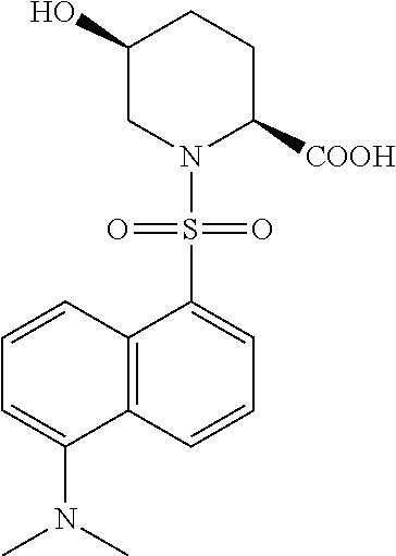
C12=C(C=CC=C1S(N1C([COOH])CCC(O)C1)(=O)=O)C(N(C)C)=CC=C2
